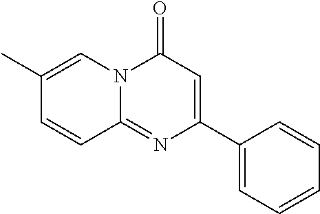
C1(C)=CN2C(=NC(C3=CC=CC=C3)=CC2=O)C=C1
